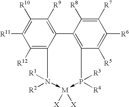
C1([R12])=C2C(=C([R9])C([R10])=C1[R11])C1=C(C([R5])=C([R6])C([R7])=C1[R8])P([R4])([R3])->[M]([X])([X])-N2([R2])[R1]
